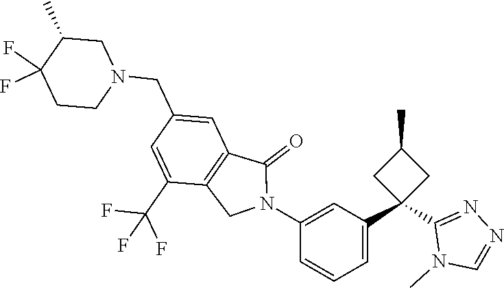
C1(CN2CC(C)C(F)(F)CC2)=CC2=C(C(C(F)(F)F)=C1)CN(C1=CC(C3(C4=NN=CN4C)CC(C)C3)=CC=C1)C2=O
